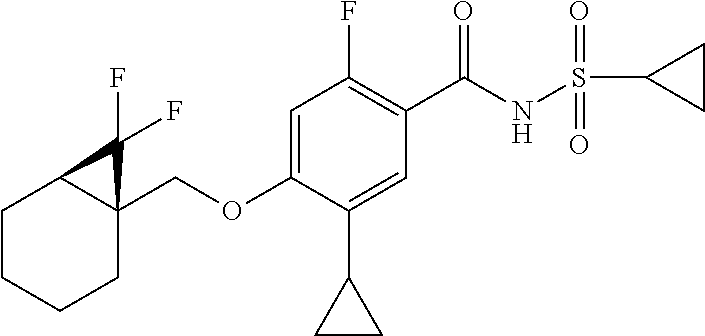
C(OC1=CC(F)=C(C(NS(C2CC2)(=O)=O)=O)C=C1C1CC1)C12C(CCCC1)C2(F)F
